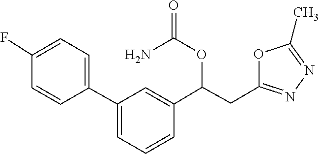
C1(C)=NN=C(CC(OC(=O)N)C2=CC(C3=CC=C(F)C=C3)=CC=C2)O1
